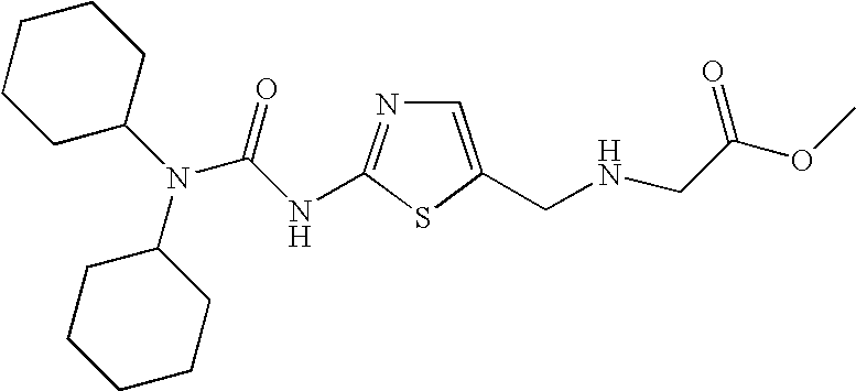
C1=C(CNCC(OC)=O)SC(NC(N(C2CCCCC2)C2CCCCC2)=O)=N1
